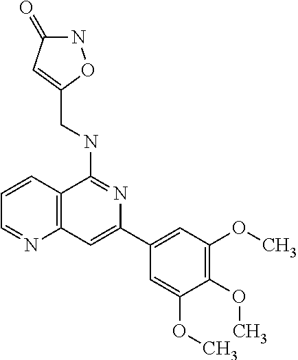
C1=CC2=C(N=C1)C=C(C1=CC(OC)=C(OC)C(OC)=C1)N=C2NCC1=CC(=O)NO1
